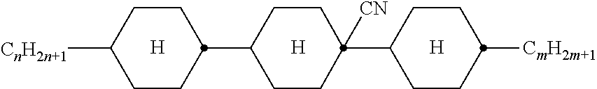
[H].[H].[H].C1CC([CnH2n+1])CCC1C1CCC(C2CCC([CmH2m+1])CC2)([CN])CC1
